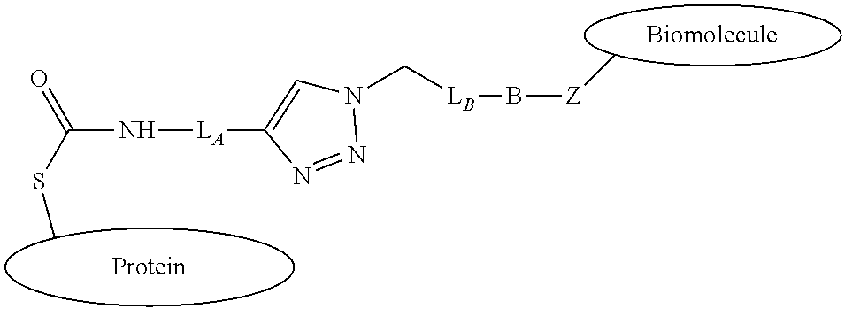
[LA](C1=CN(C[LB]B[Z]C)N=N1)NC(=O)SC
